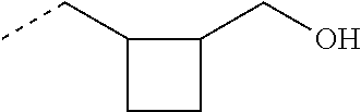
C1(CC)CCC1CO
